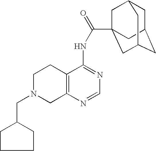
C1N(CC2CCCC2)CC2=C(C1)C(NC(=O)C13CC4CC(CC(C1)C4)C3)=NC=N2
